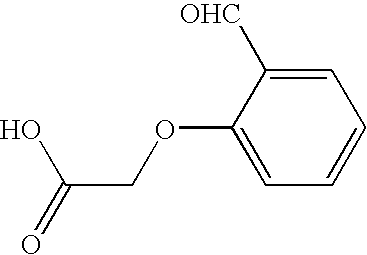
C1(OCC(=O)O)=CC=CC=C1[OHC]
